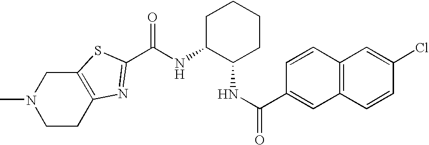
C1CC2=C(CN1C)SC(C(NC1C(NC(=O)C3=CC4=C(C=C3)C=C(Cl)C=C4)CCCC1)=O)=N2
